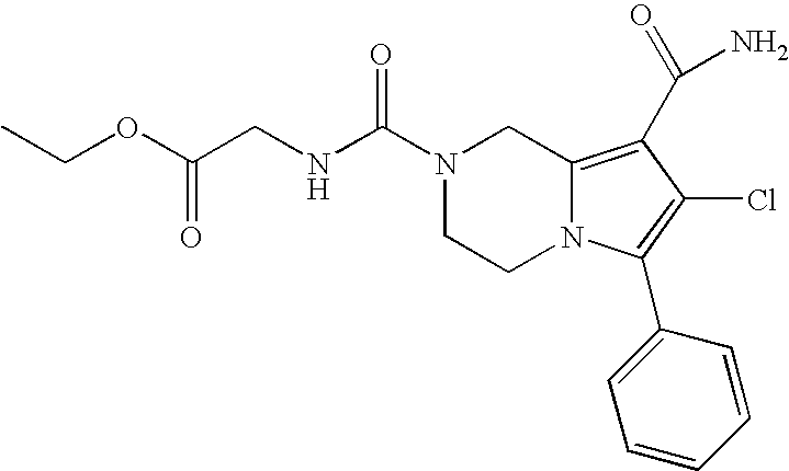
C(N1CCN2C(=C(C(N)=O)C(Cl)=C2C2=CC=CC=C2)C1)(=O)NCC(OCC)=O
